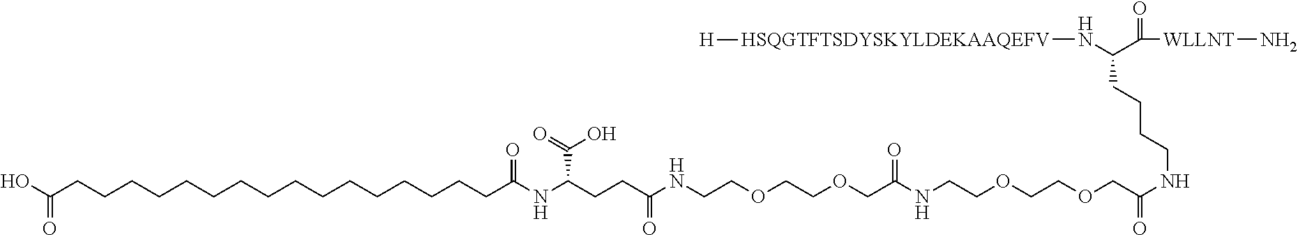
C(CCCCCCCCCCCCCCCCC(NC(CCC(NCCOCCOCC(NCCOCCOCC(NCCCCC(N[HSQGTFTSDYSKYLDEKAAQEFV][H])C(=O)[WLLNT]N)=O)=O)=O)C(=O)O)=O)(O)=O
